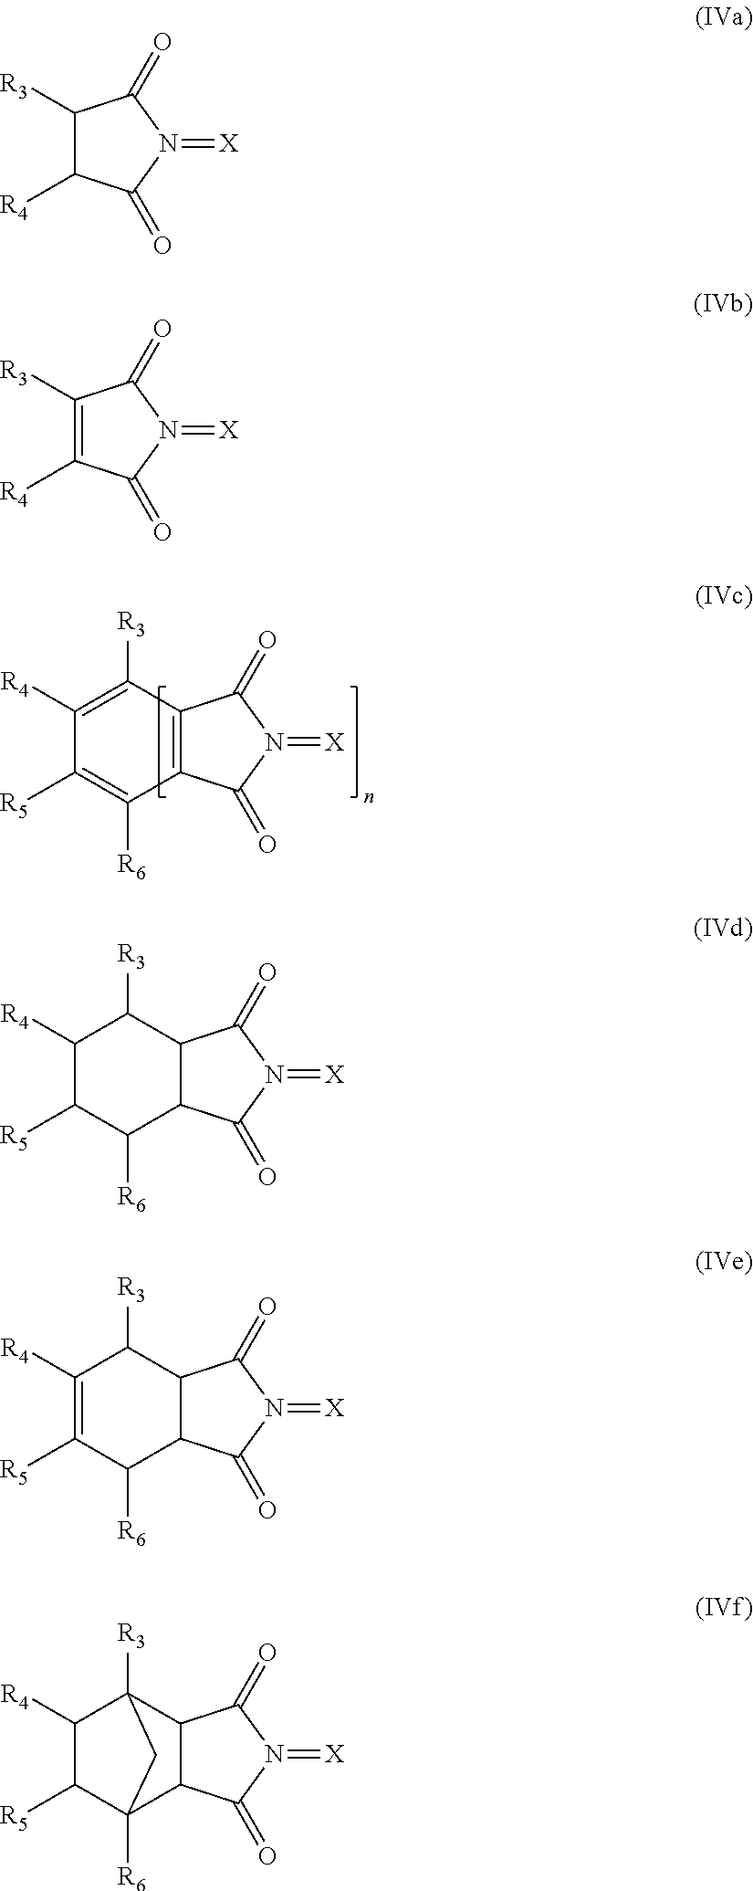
C12=C(C([R3])=C([R4])C([R5])=C1[R6])C(=O)N(=[X])C2=O.C1([R3])C([R4])C(=O)N(=[X])C1=O.C1([R3])=C([R4])C(=O)N(=[X])C1=O.C12C(C([R3])C([R4])C([R5])C1[R6])C(=O)N(=[X])C2=O.C12C(C([R3])C([R4])=C([R5])C1[R6])C(=O)N(=[X])C2=O.C12C(C3([R3])C([R4])C([R5])C1([R6])C3)C(=O)N(=[X])C2=O
